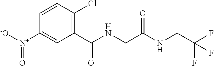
C1(C(NCC(NCC(F)(F)F)=O)=O)=C(Cl)C=CC([N+]([-O])=O)=C1
